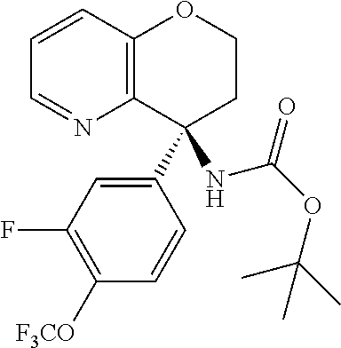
C12=C(C=CC=N1)OCCC2(C1=CC(F)=C([F3CO])C=C1)NC(=O)OC(C)(C)C
